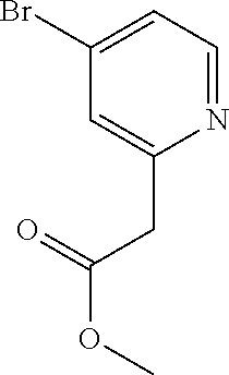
N1=CC=C(Br)C=C1CC(OC)=O
